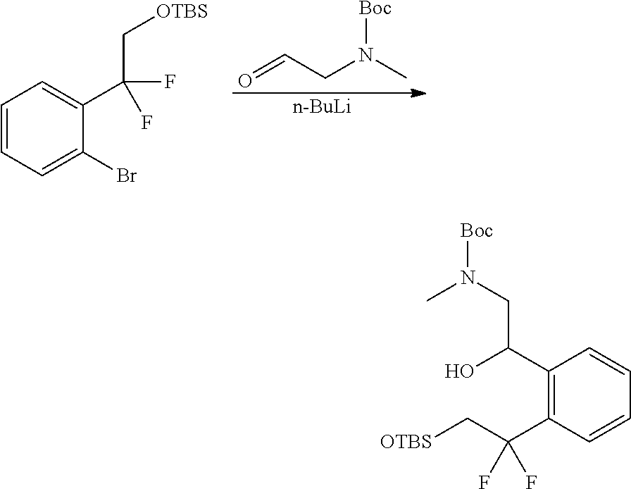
O=CCN(C)[Boc].[n-BuLi].C1=CC=C(Br)C(C(C[OTBS])(F)F)=C1.C1=CC(C(C[OTBS])(F)F)=C(C(O)CN(C)[Boc])C=C1
